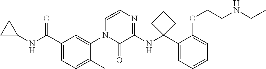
C1(C(NC2CC2)=O)=CC=C(C)C(N2C(=O)C(NC3(C4=CC=CC=C4OCCNCC)CCC3)=NC=C2)=C1
